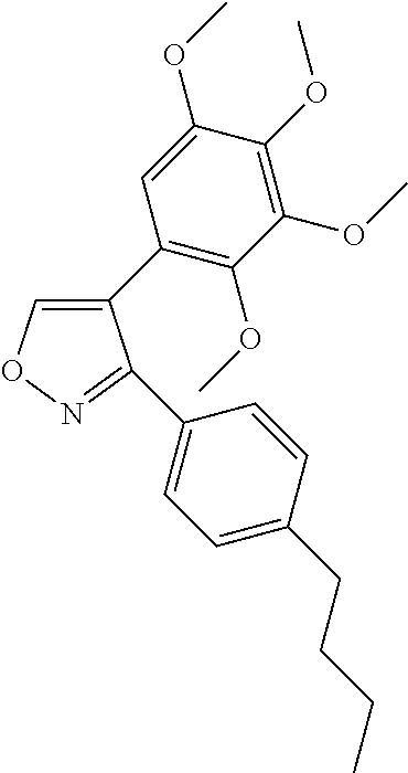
C1(C2=C(OC)C(OC)=C(OC)C(OC)=C2)=CON=C1C1=CC=C(CCCC)C=C1
